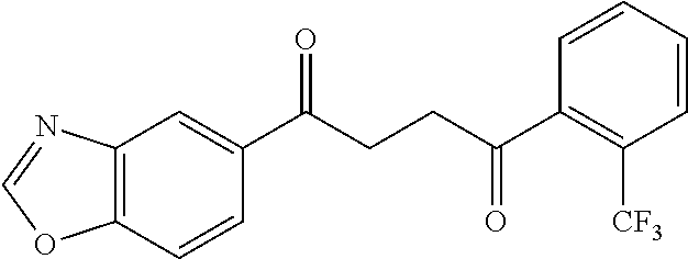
C12=C(C=CC(C(CCC(C3=C([CF3])C=CC=C3)=O)=O)=C1)OC=N2
